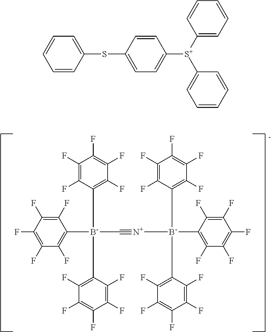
C1(F)=C(F)C(F)=C(F)C(F)=C1[B-](C#[N+][B-](C1=C(F)C(F)=C(F)C(F)=C1F)(C1=C(F)C(F)=C(F)C(F)=C1F)C1=C(F)C(F)=C(F)C(F)=C1F)(C1=C(F)C(F)=C(F)C(F)=C1F)C1=C(F)C(F)=C(F)C(F)=C1F.C1=CC(SC2=CC=C([S+](C3=CC=CC=C3)C3=CC=CC=C3)C=C2)=CC=C1
